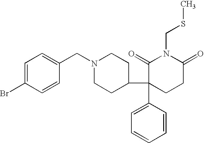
C1=C(Br)C=CC(CN2CCC(C3(C4=CC=CC=C4)CCC(=O)N(CSC)C3=O)CC2)=C1
